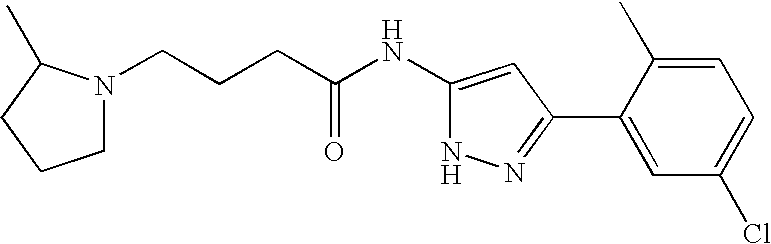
C(CCC(NC1=CC(C2=CC(Cl)=CC=C2C)=NN1)=O)N1CCCC1C
